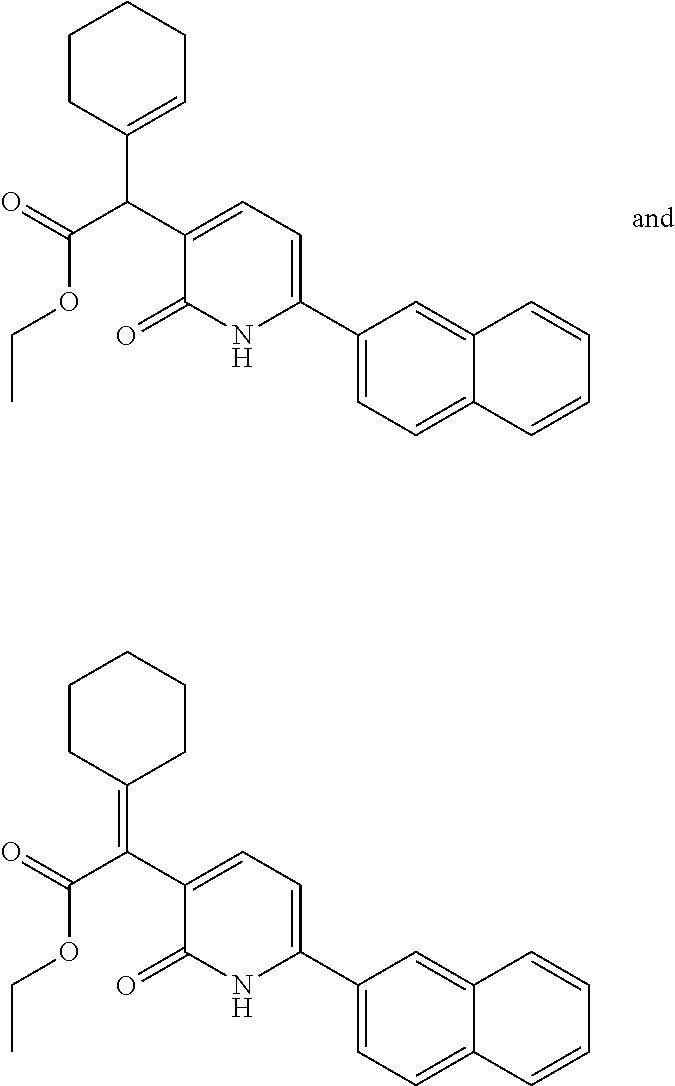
C1(C2=CC=C(C(C(=O)OCC)C3=CCCCC3)C(=O)N2)=CC=C2C(=C1)C=CC=C2.C1(C2=CC=C(C(C(=O)OCC)=C3CCCCC3)C(=O)N2)=CC=C2C(=C1)C=CC=C2
